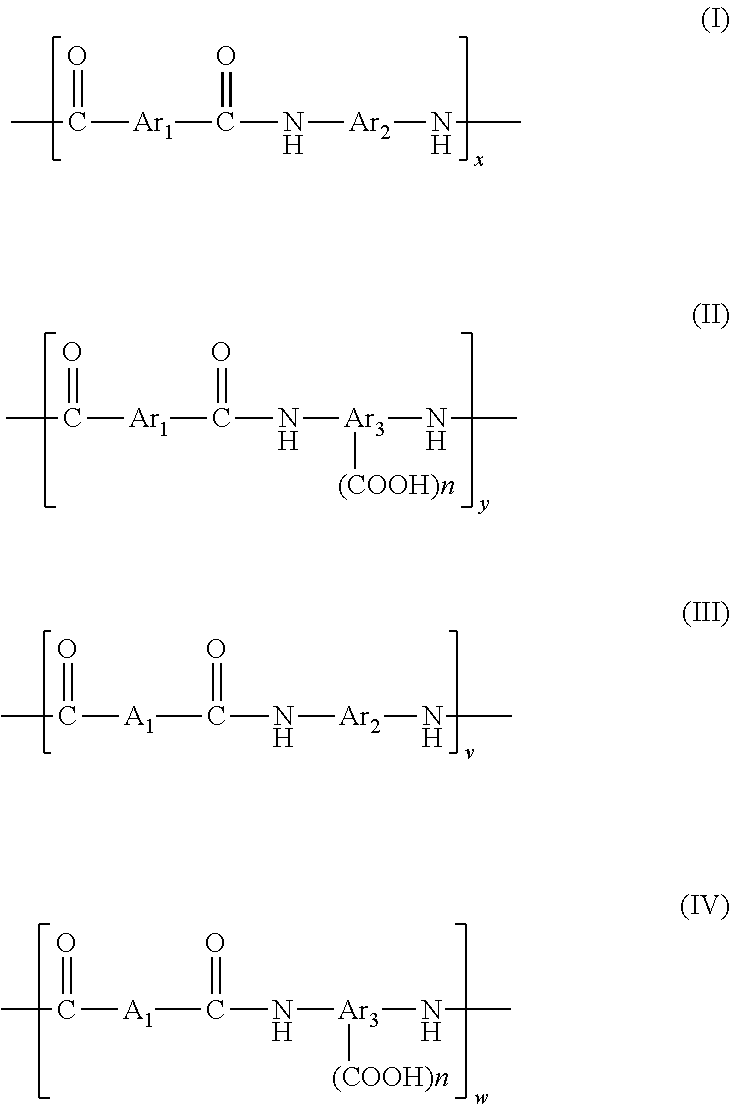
CC([Ar1]C(N[Ar2]NC)=O)=O.CC([Ar1]C(N[Ar3](NC)[(COOH)n])=O)=O.CC([A1]C(N[Ar2]NC)=O)=O.CC([A1]C(N[Ar3](NC)[(COOH)n])=O)=O
